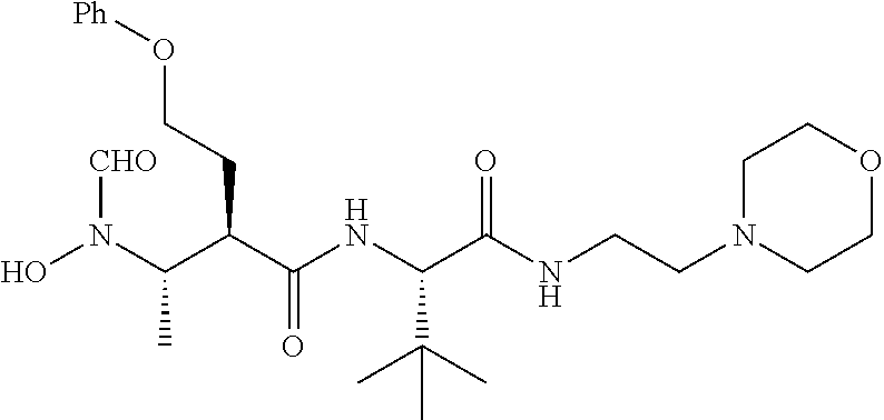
ON(C(C(C(NC(C(NCCN1CCOCC1)=O)C(C)(C)C)=O)CCO[Ph])C)[CHO]
